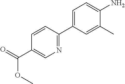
C(C1=CN=C(C2=CC=C(N)C(C)=C2)C=C1)(OC)=O
